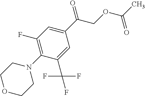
C1OCCN(C2=C(F)C=C(C(=O)COC(C)=O)C=C2C(F)(F)F)C1
